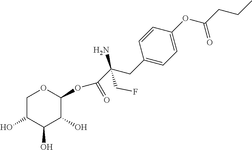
C1C(O)C(O)C(O)C(OC(C(N)(CC2=CC=C(OC(CCC)=O)C=C2)CF)=O)O1
